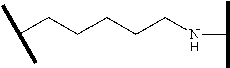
C(CCCCCNC(C)C)(C)C
